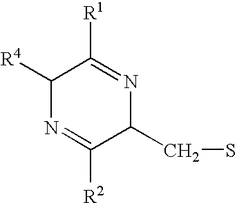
C1([R4])N=C([R2])C(CS)N=C1[R1]
